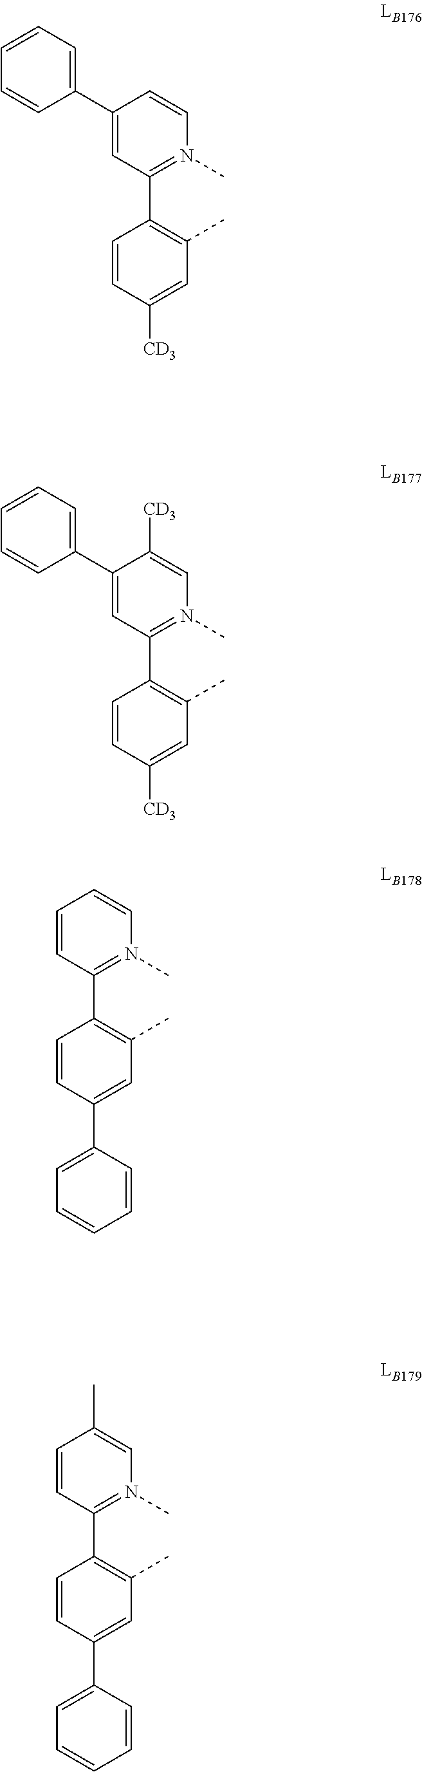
C1(C2=CC=CC=C2)=CC(C2=C(C)C=C([CD3])C=C2)=N(C)C=C1.C1(C2=CC=CC=C2)=CC(C2=C(C)C=C([CD3])C=C2)=N(C)C=C1[CD3].C1=CC(C2=C(C)C=C(C3=CC=CC=C3)C=C2)=N(C)C=C1.C1=CC(C2=C(C)C=C(C3=CC=CC=C3)C=C2)=N(C)C=C1C
